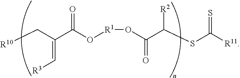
[R10]CC(C(O[R1]OC(C(SC([R11])=S)[R2])=O)=O)=C[R3]
